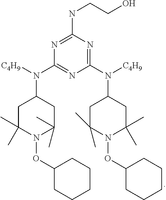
N(C1=NC(N([C4H9])C2CC(C)(C)N(OC3CCCCC3)C(C)(C)C2)=NC(N([C4H9])C2CC(C)(C)N(OC3CCCCC3)C(C)(C)C2)=N1)CCO
